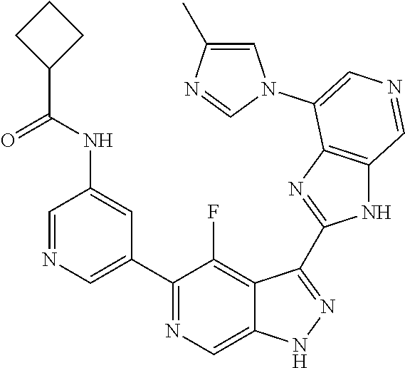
C1(C2=CN=CC(NC(C3CCC3)=O)=C2)=NC=C2C(=C1F)C(C1=NC3=C(N1)C=NC=C3N1C=C(C)N=C1)=NN2
